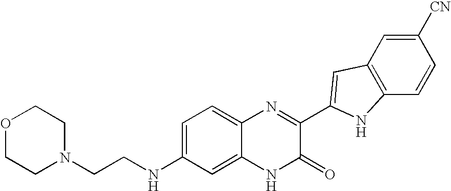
C1=C2C(=CC=C1NCCN1CCOCC1)N=C(C1=CC3=C(C=CC([CN])=C3)N1)C(=O)N2
